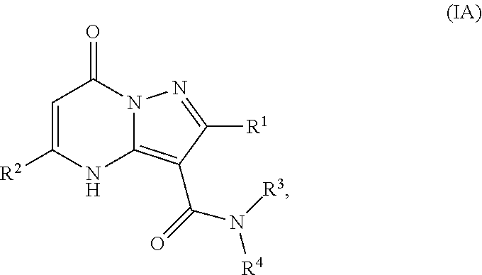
C1=C([R2])NC2=C(C(N([R4])[R3])=O)C([R1])=NN2C1=O
